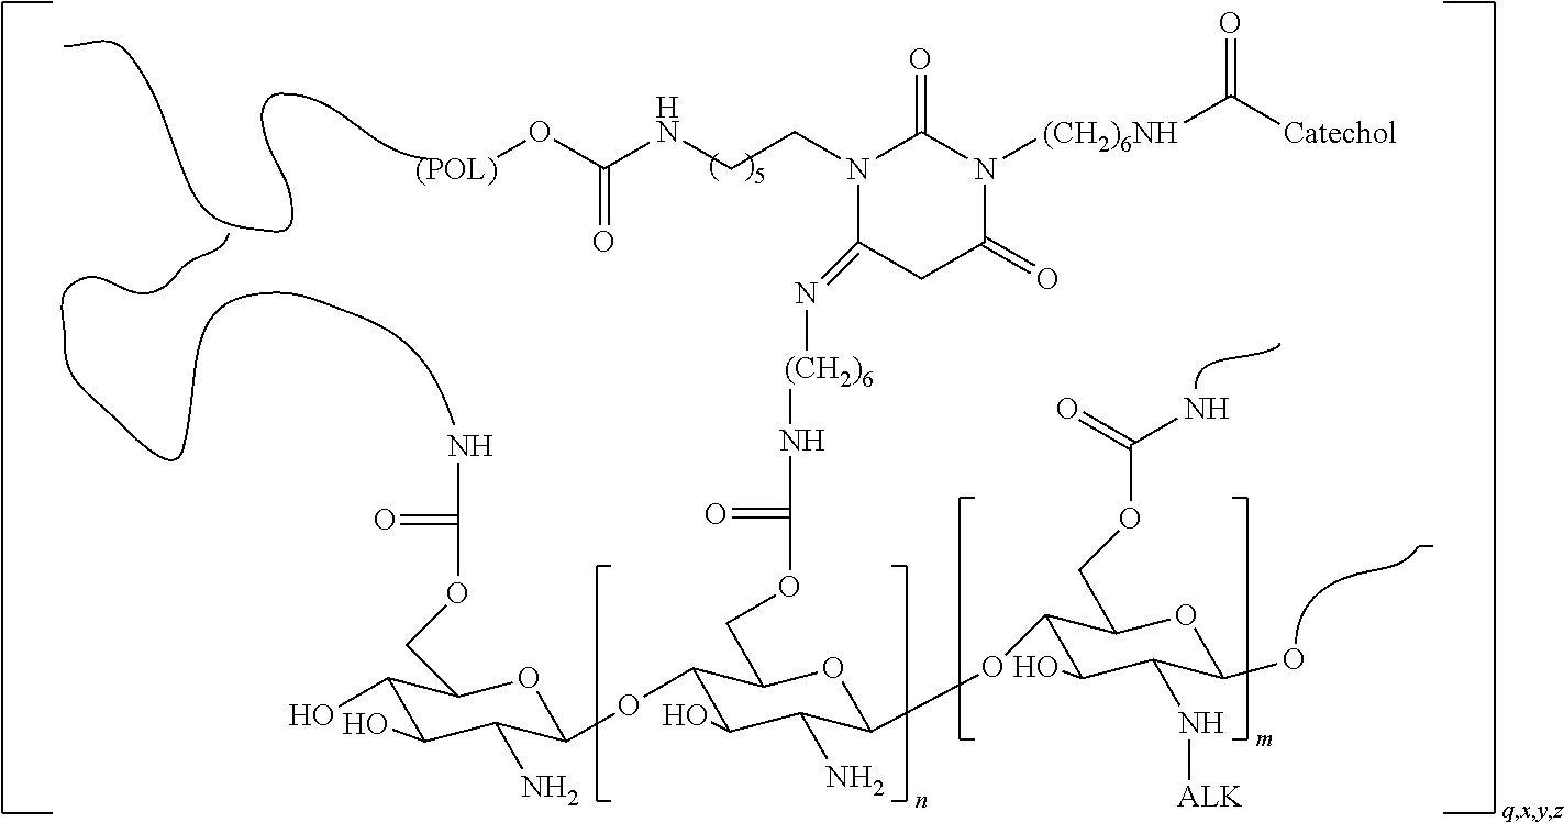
N1(CCNC(O[(POL)])=O)C(=N[(CH2)6]NC(=O)OCC2C(OC3C(N)C(O)C(O)C(COC(=O)N)O3)C(O)C(N)C(OC3C(O)C(N[ALK])C(O)OC3COC(=O)N)O2)CC(=O)N([(CH2)6NH]C([Catechol])=O)C1=O
